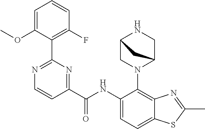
N1(C2=C3C(=CC=C2NC(C2=NC(C4=C(F)C=CC=C4OC)=NC=C2)=O)SC(C)=N3)C2CNC(C1)C2
